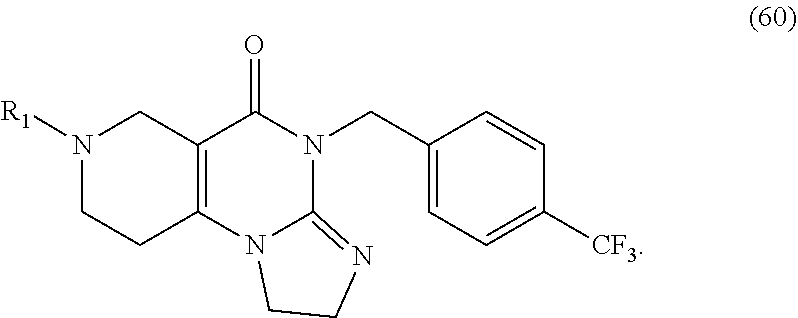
C1CN2C(=N1)N(CC1=CC=C([CF3])C=C1)C(=O)C1=C2CCN([R1])C1
